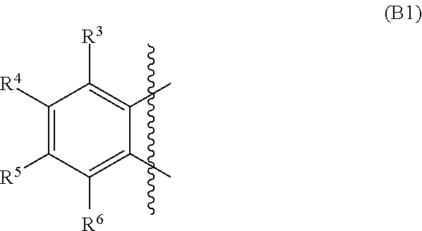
C1([R4])=C([R5])C([R6])=C(C)C(C)=C1[R3]
